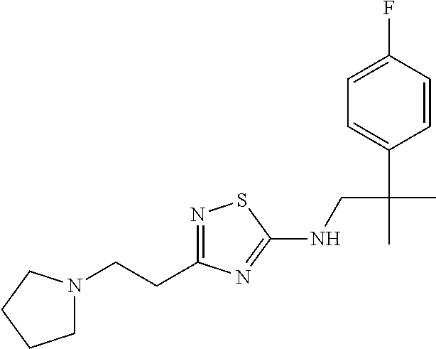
N1=C(CCN2CCCC2)N=C(NCC(C)(C2=CC=C(F)C=C2)C)S1
